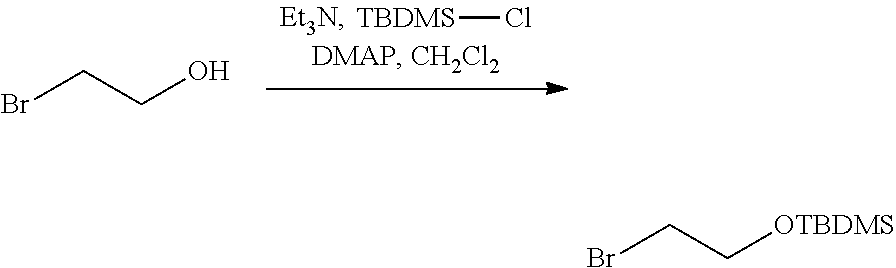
[TBDMS]Cl.BrCCO.BrCC[OTBDMS]
